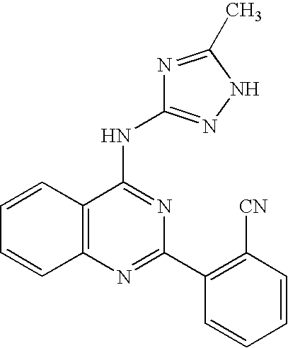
C12=C(N=C(C3=C([CN])C=CC=C3)N=C1NC1=NNC(C)=N1)C=CC=C2
